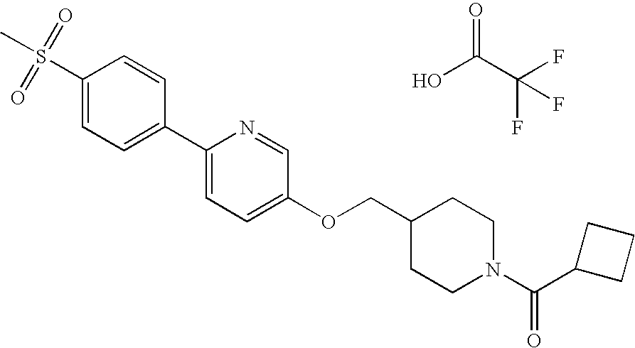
S(C1=CC=C(C2=CC=C(OCC3CCN(C(=O)C4CCC4)CC3)C=N2)C=C1)(C)(=O)=O.OC(C(F)(F)F)=O
